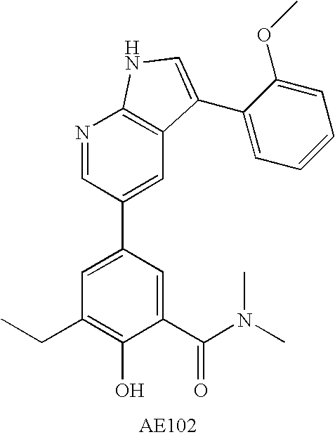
C1(C(N(C)C)=O)=CC(C2=CC3=C(N=C2)NC=C3C2=CC=CC=C2OC)=CC(CC)=C1O
